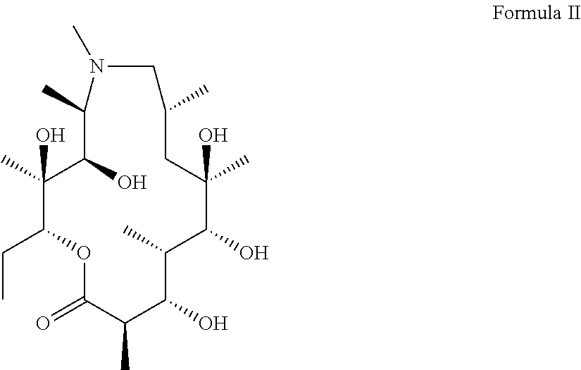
O1C(=O)C(C)C(O)C(C)C(O)C(C)(O)CC(C)CN(C)C(C)C(O)C(C)(O)C1CC
